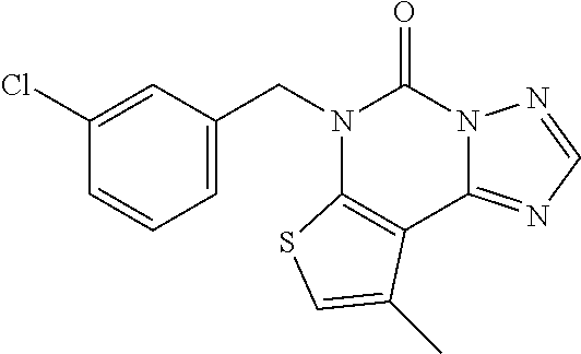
C1=C(CN2C3=C(C4=NC=NN4C2=O)C(C)=CS3)C=C(Cl)C=C1
